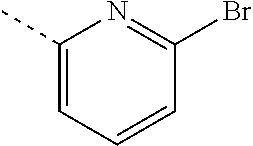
C1(C)=CC=CC(Br)=N1
